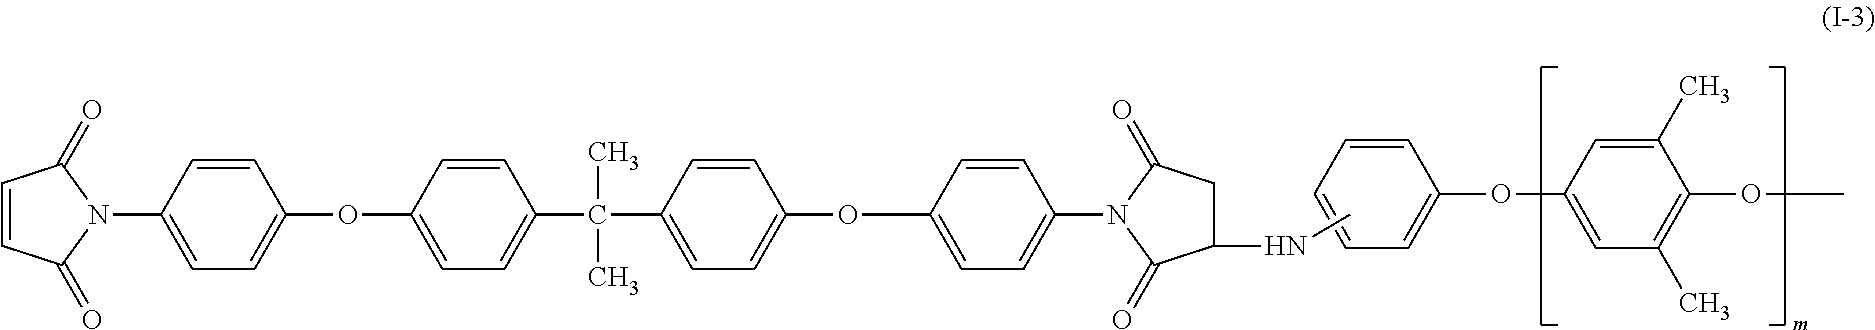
C1=CC=CC=C1OC1=CC(C)=C(OC)C(C)=C1.C1=CC(=O)N(C2=CC=C(OC3=CC=C(C(C4=CC=C(OC5=CC=C(N6C(=O)C(NC)CC6=O)C=C5)C=C4)(C)C)C=C3)C=C2)C1=O
